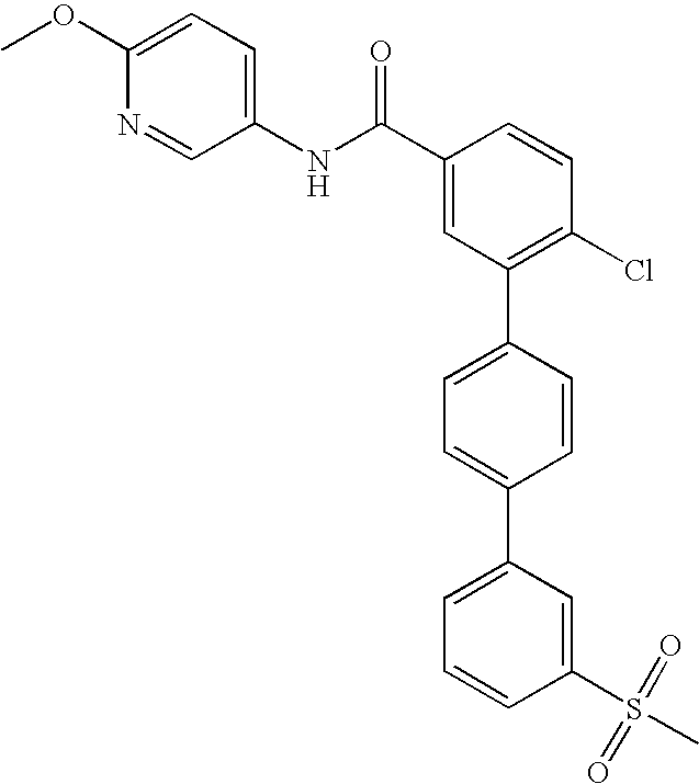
C1=CC(C(NC2=CC=C(OC)N=C2)=O)=CC(C2=CC=C(C3=CC=CC(S(C)(=O)=O)=C3)C=C2)=C1Cl
